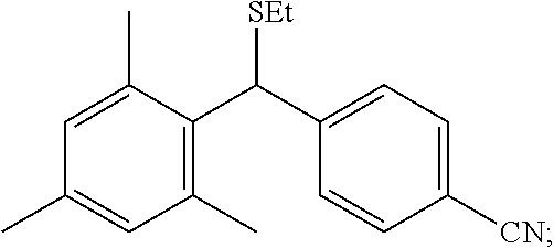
C1(C)=CC(C)=C(C(C2=CC=C([CN])C=C2)[SEt])C(C)=C1
